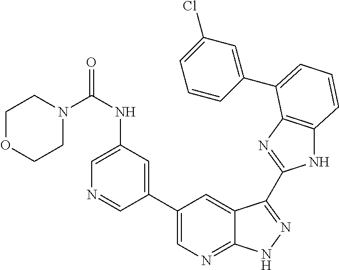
C1(C2=CN=C3C(=C2)C(C2=NC4=C(N2)C=CC=C4C2=CC(Cl)=CC=C2)=NN3)=CC(NC(N2CCOCC2)=O)=CN=C1
